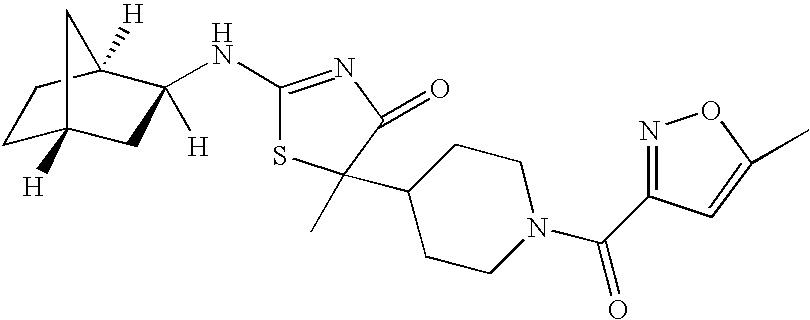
C1C2([H])CC([H])(NC3=NC(=O)C(C)(C4CCN(C(C5=NOC(C)=C5)=O)CC4)S3)C([H])(C1)C2
